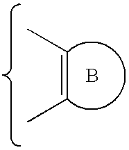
CC=CC.B
